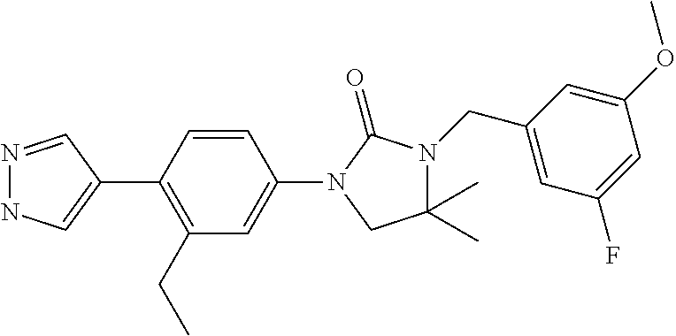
N1=CC(C2=C(CC)C=C(N3C(=O)N(CC4=CC(F)=CC(OC)=C4)C(C)(C)C3)C=C2)=CN1
